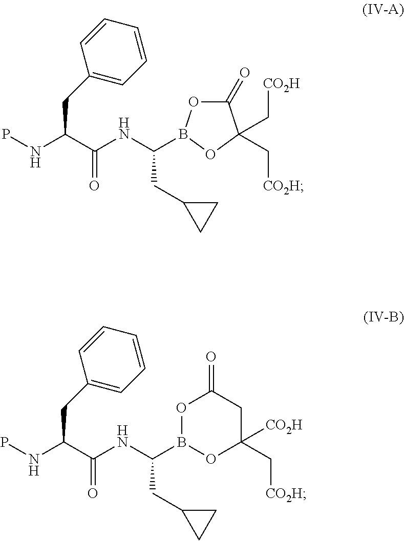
C1=CC=CC=C1CC(NP)C(NC(CC1CC1)B1OC(=O)C(C[CO2H])(C[CO2H])O1)=O.C1=CC=CC=C1CC(NP)C(NC(CC1CC1)B1OC(C[CO2H])([CO2H])CC(=O)O1)=O
